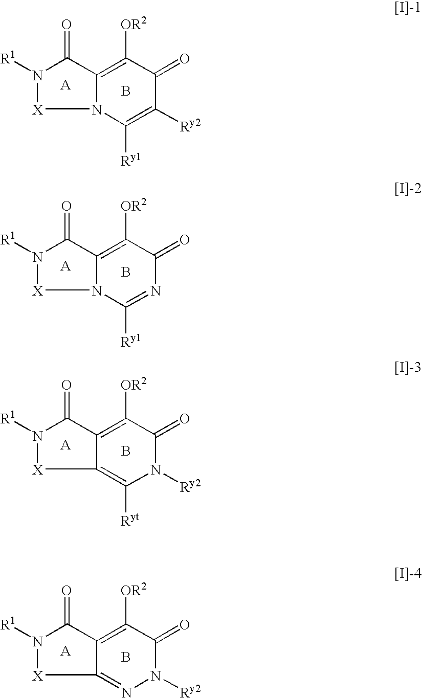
B.N12C(=C([OR2])C(=O)C([Ry2])=C1[Ry1])C(=O)N([R1])[X]2.B.N12C(=C([OR2])C(=O)N=C1[Ry1])C(=O)N([R1])[X]2.B.C12=C([Ryt])N([Ry2])C(=O)C([OR2])=C1C(=O)N([R1])[X]2.B.C12=NN([Ry2])C(=O)C([OR2])=C1C(=O)N([R1])[X]2
